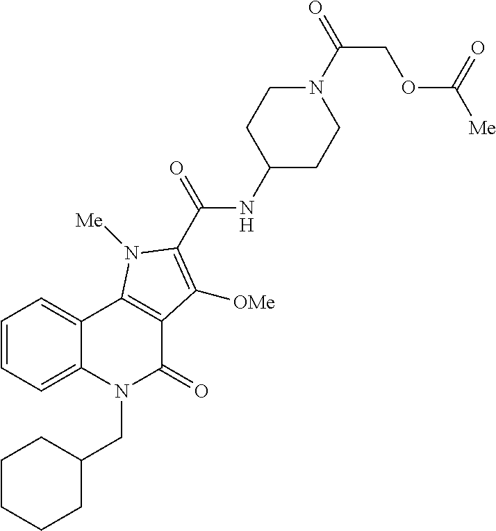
C1=CC=C2C(=C1)C1=C(C(=O)N2CC2CCCCC2)C([OMe])=C(C(NC2CCN(C(=O)COC([Me])=O)CC2)=O)N1[Me]
